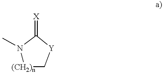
N1(C)[(CH2)n]C[Y]C1=[X]
